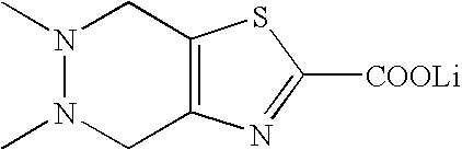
N1(C)N(C)CC2=C(C1)SC([COOLi])=N2
